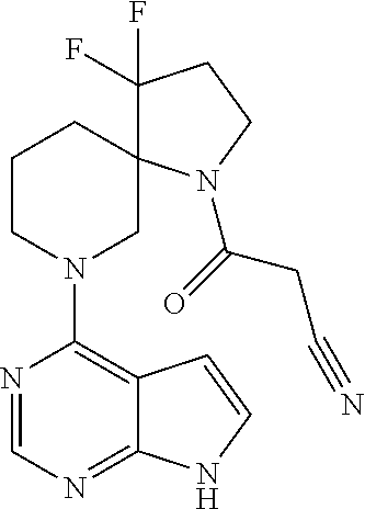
N1=CN=C2C(=C1N1CC3(CCC1)C(F)(F)CCN3C(=O)CC#N)C=CN2
